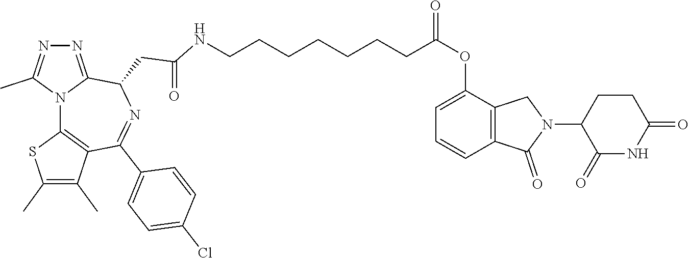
C(CC(OC1=CC=CC2=C1CN(C1C(=O)NC(=O)CC1)C2=O)=O)CCCCCNC(CC1C2=NN=C(C)N2C2=C(C(C)=C(C)S2)C(C2=CC=C(Cl)C=C2)=N1)=O
